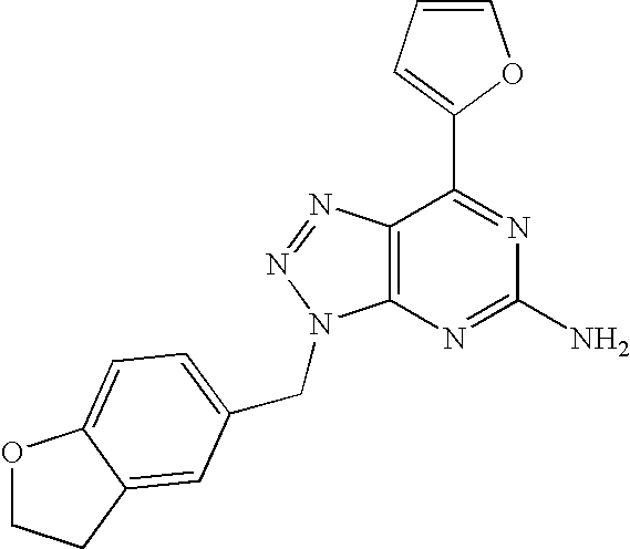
C1=CC=C(C2=NC(N)=NC3=C2N=NN3CC2=CC=C3OCCC3=C2)O1
